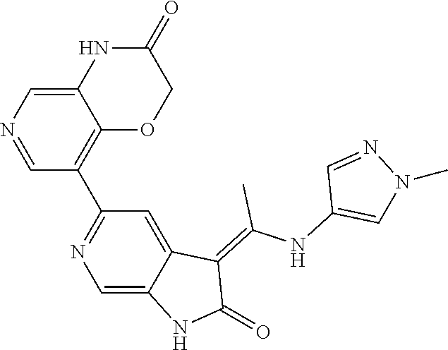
C12=CN=CC(C3=NC=C4C(=C3)C(=C(NC3=CN(C)N=C3)C)C(=O)N4)=C1OCC(=O)N2
